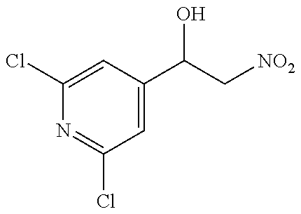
C1(Cl)=CC(C(C[NO2])O)=CC(Cl)=N1
